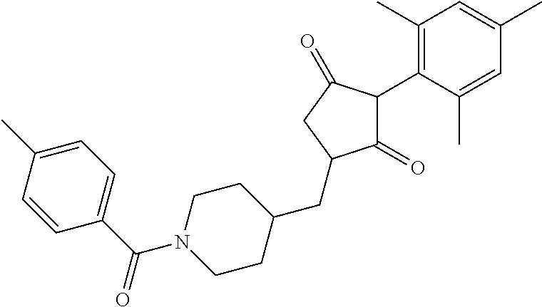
C1(=O)C(C2=C(C)C=C(C)C=C2C)C(=O)CC1CC1CCN(C(C2=CC=C(C)C=C2)=O)CC1
